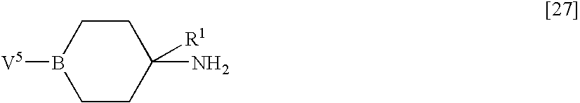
B1([V5])CCC(N)([R1])CC1
